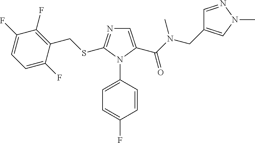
C1=C(C(N(CC2=CN(C)N=C2)C)=O)N(C2=CC=C(F)C=C2)C(SCC2=C(F)C(F)=CC=C2F)=N1
